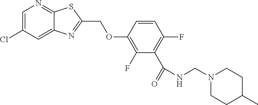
C1=C(Cl)C=C2C(=N1)SC(COC1=C(F)C(C(=O)NCN3CCC(C)CC3)=C(F)C=C1)=N2
